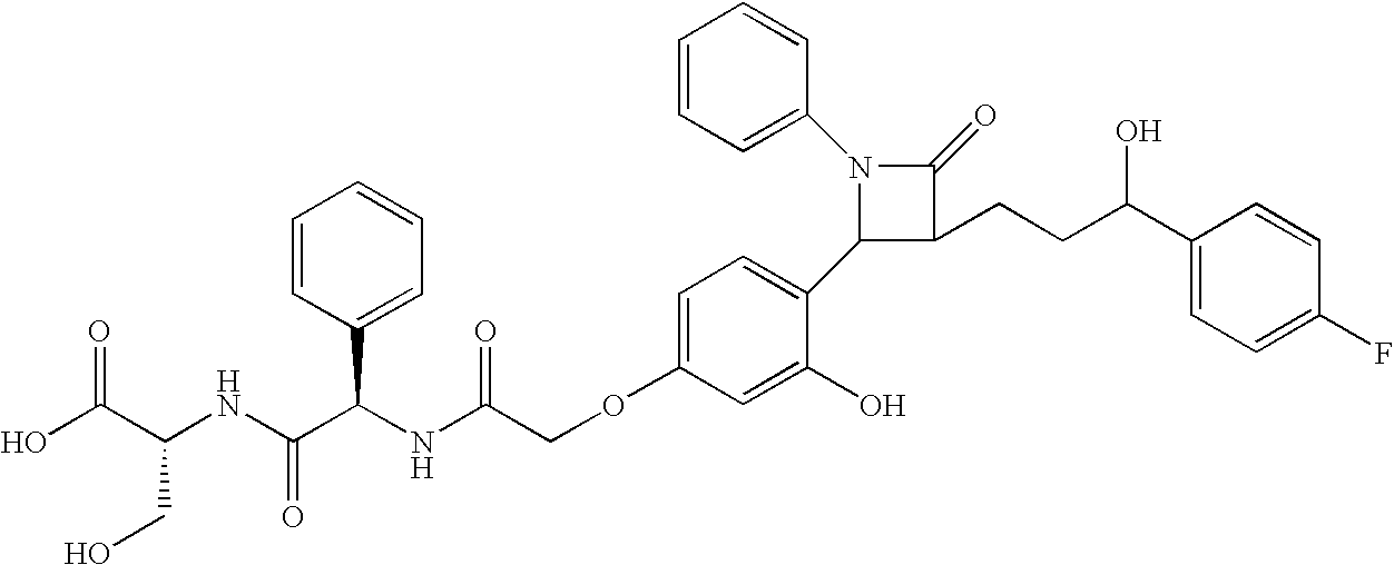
N1(C2=CC=CC=C2)C(C2=CC=C(OCC(NC(C(NC(C(O)=O)CO)=O)C3=CC=CC=C3)=O)C=C2O)C(CCC(C2=CC=C(F)C=C2)O)C1=O
